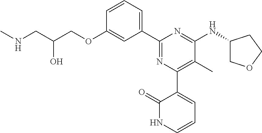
C1=CC=C(C2=NC(C3=CC=CNC3=O)=C(C)C(NC3COCC3)=N2)C=C1OCC(CNC)O
